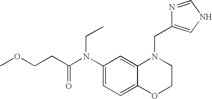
C1(N(C(CCOC)=O)CC)=CC=C2C(=C1)N(CC1=CNC=N1)CCO2
